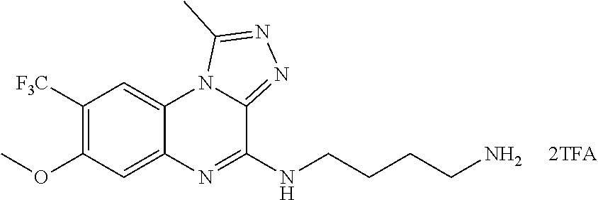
COC1=C([F3C])C=C2C(=C1)N=C(NCCCCN)C1=NN=C(C)N21.[2TFA]
